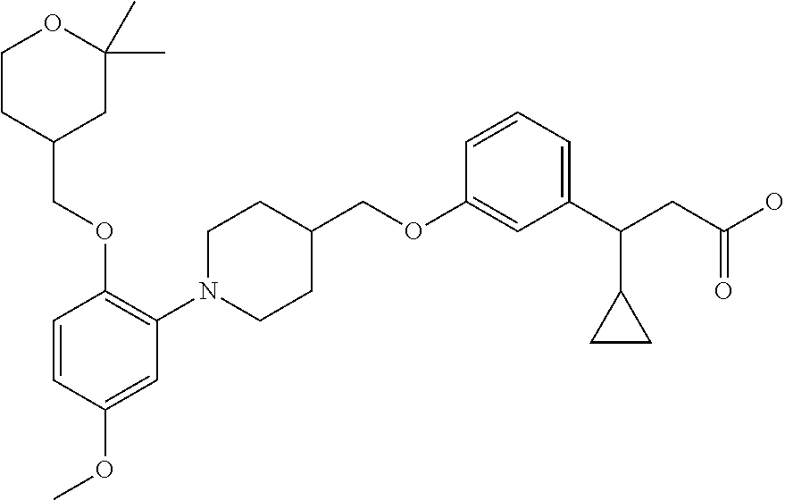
C1(OCC2CCN(C3=C(OCC4CC(C)(C)OCC4)C=CC(OC)=C3)CC2)=CC(C(CC(O)=O)C2CC2)=CC=C1
